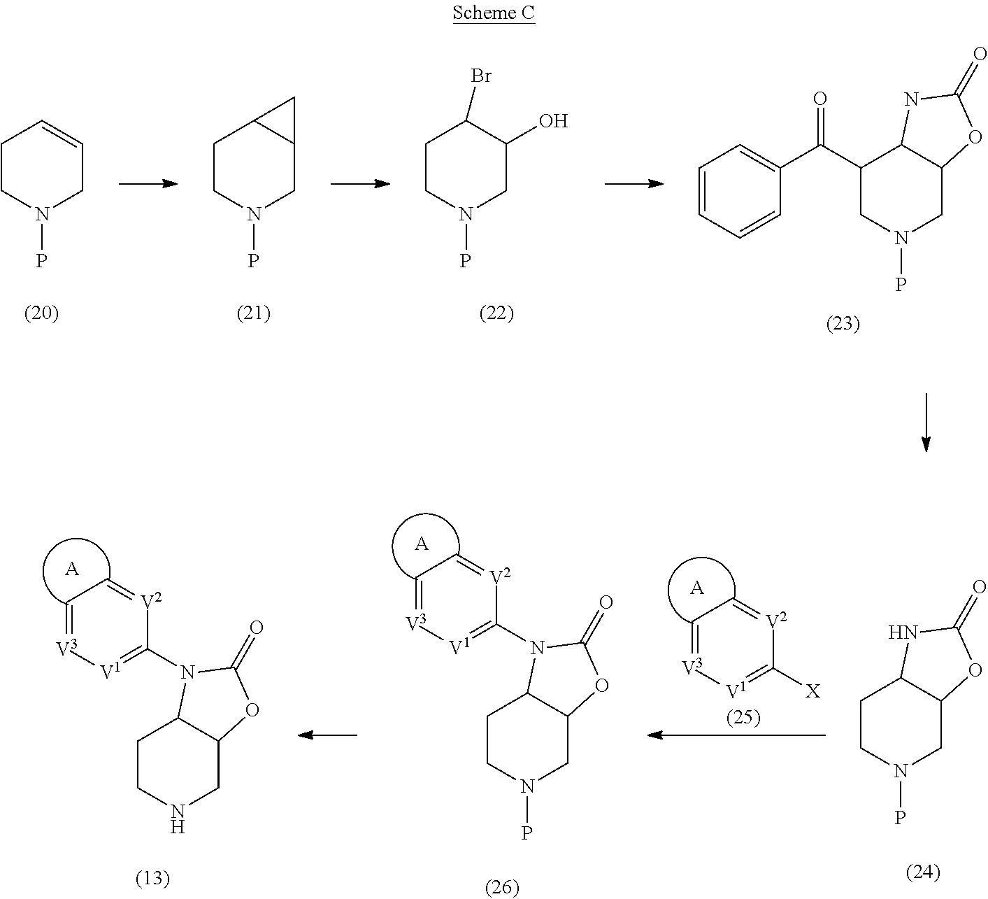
C1CN(P)CC=C1.C1CN(P)CC2C1C2.C1CN(P)CC(O)C1Br.C1=CC=CC(C(=O)C2CN(P)CC3C2NC(=O)O3)=C1.C1CN(P)CC2C1NC(=O)O2.C1=[V3][V1]=C([X])[V2]=C1.[A].C1CN(P)CC2C1N(C1=[V1][V3]=CC=[V2]1)C(=O)O2.[A].C1CNCC2C1N(C1=[V1][V3]=CC=[V2]1)C(=O)O2.[A]
